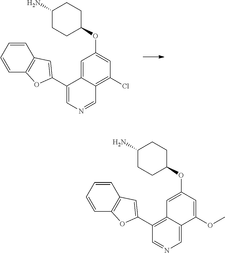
C1=NC=C(C2=CC3=C(O2)C=CC=C3)C2=CC(OC3CCC(N)CC3)=CC(Cl)=C12.C1=C2C(=C(C3=CC4=C(O3)C=CC=C4)C=N1)C=C(OC1CCC(N)CC1)C=C2OC
